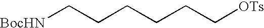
[BocHN]CCCCCC[OTs]
